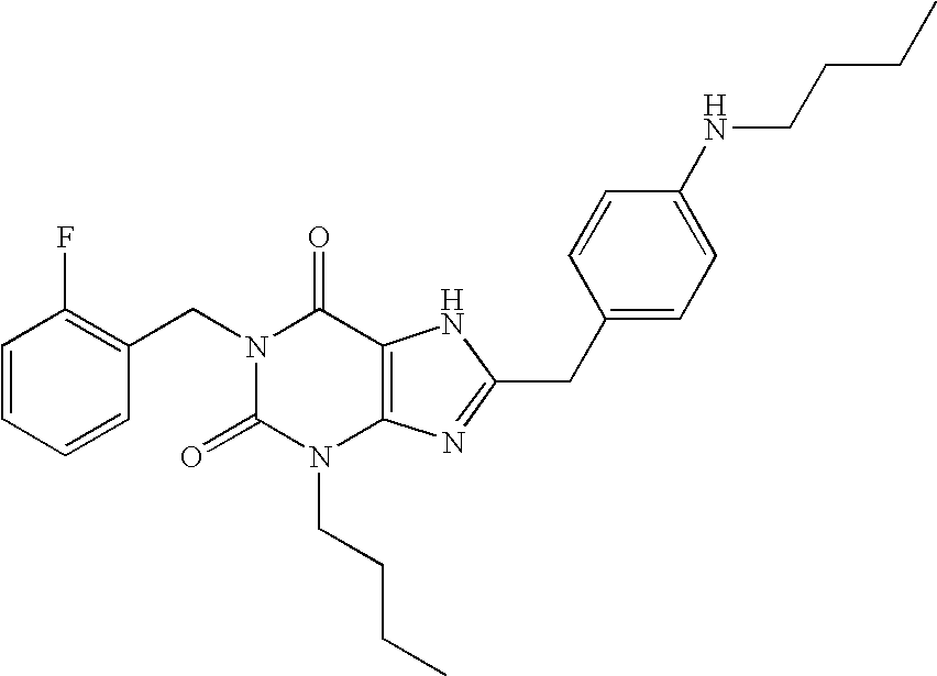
C1=CC=CC(CN2C(=O)N(CCCC)C3=C(C2=O)NC(CC2=CC=C(NCCCC)C=C2)=N3)=C1F
